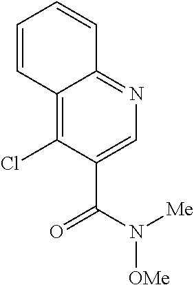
C12=C(Cl)C(C(N([Me])[OMe])=O)=CN=C1C=CC=C2
